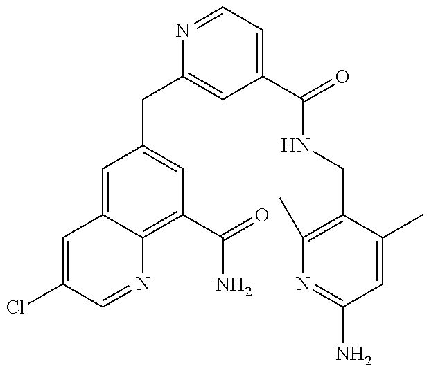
C1(CC2=CC(C(=O)NCC3=C(C)N=C(N)C=C3C)=CC=N2)=CC(C(N)=O)=C2C(=C1)C=C(Cl)C=N2
